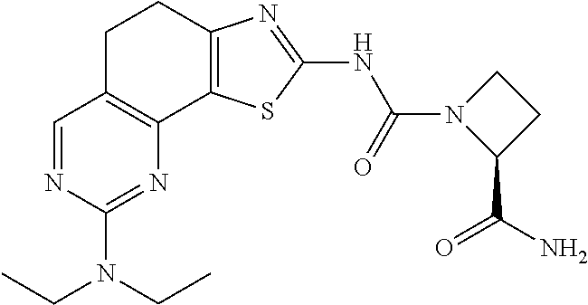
C1C2=C(C3=C(C1)N=C(NC(N1C(C(N)=O)CC1)=O)S3)N=C(N(CC)CC)N=C2
